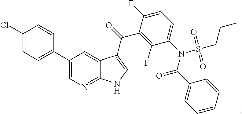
C1(Cl)=CC=C(C2=CN=C3C(=C2)C(C(=O)C2=C(F)C(N(C(=O)C4=CC=CC=C4)S(CCC)(=O)=O)=CC=C2F)=CN3)C=C1
